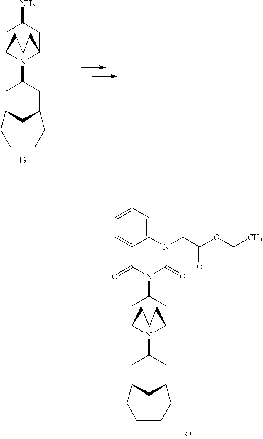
C1C2N(C3CC4CC(C3)CCCC4)C(CC1N)CCC2.C1C2N(C3CC4CC(C3)CCCC4)C(CC1N1C(=O)N(CC(OCC)=O)C3=CC=CC=C3C1=O)CCC2
